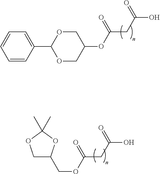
C1=CC(C2OCC(OC(=O)CC(=O)O)CO2)=CC=C1.O(C(=O)CC(=O)O)CC1COC(C)(C)O1
